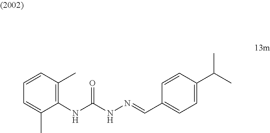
N(C(NN=CC1=CC=C(C(C)C)C=C1)=O)C1=C(C)C=CC=C1C
